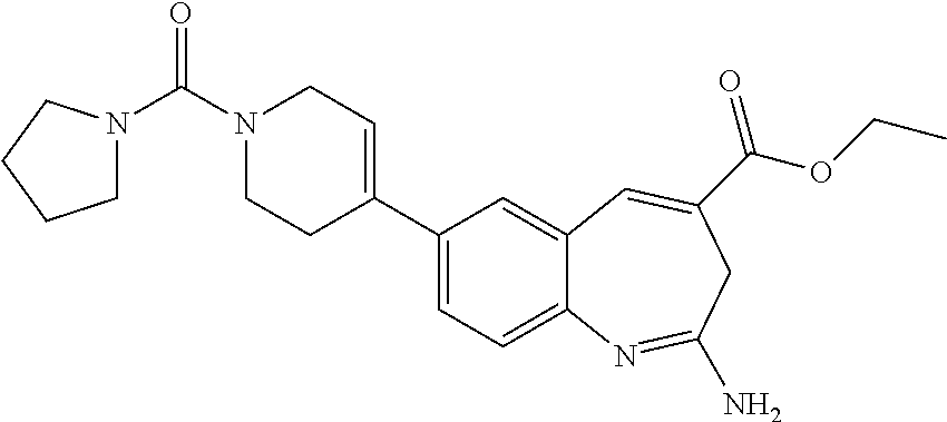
N1(C(=O)N2CCCC2)CCC(C2=CC=C3C(=C2)C=C(C(OCC)=O)CC(N)=N3)=CC1
